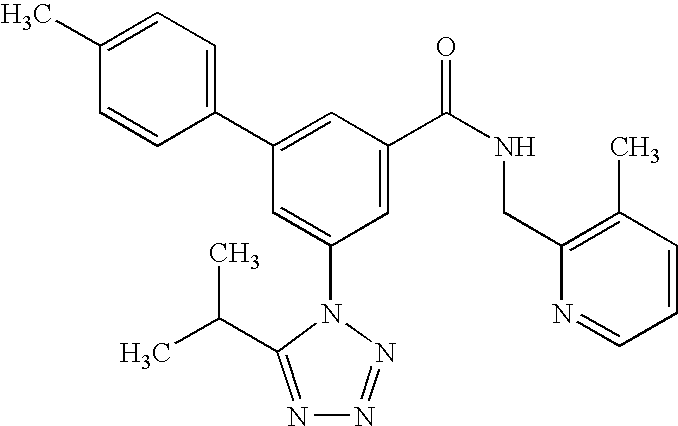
C1(C2=CC(C(NCC3=C(C)C=CC=N3)=O)=CC(N3C(C(C)C)=NN=N3)=C2)=CC=C(C)C=C1
